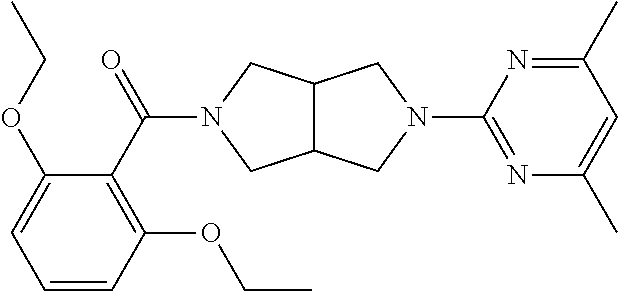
C12C(CN(C(C3=C(OCC)C=CC=C3OCC)=O)C1)CN(C1=NC(C)=CC(C)=N1)C2
